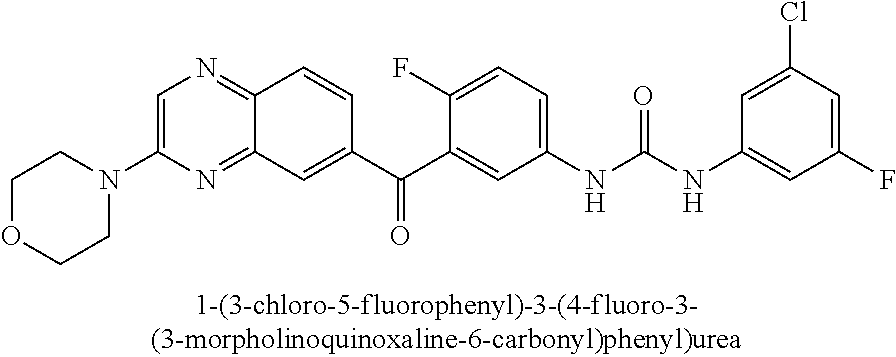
C1=C(N2CCOCC2)N=C2C(=N1)C=CC(C(C1=CC(NC(NC3=CC(F)=CC(Cl)=C3)=O)=CC=C1F)=O)=C2
